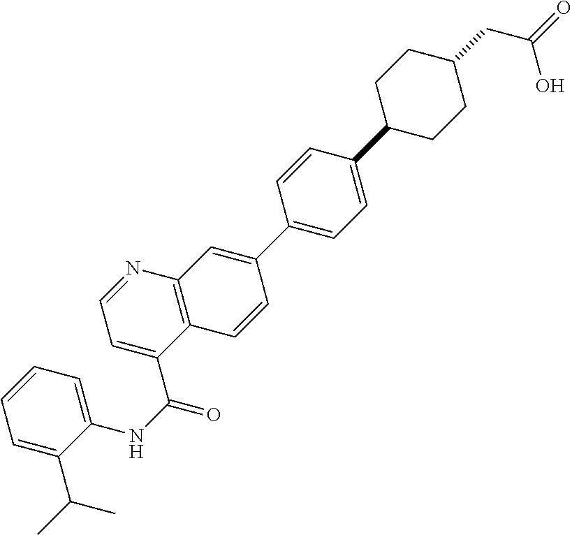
C1=C(C(C)C)C(NC(=O)C2=CC=NC3=C2C=CC(C2=CC=C(C4CCC(CC(=O)O)CC4)C=C2)=C3)=CC=C1
